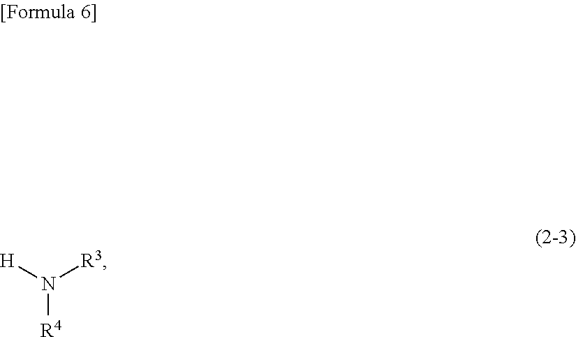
N([R3])([H])[R4]
